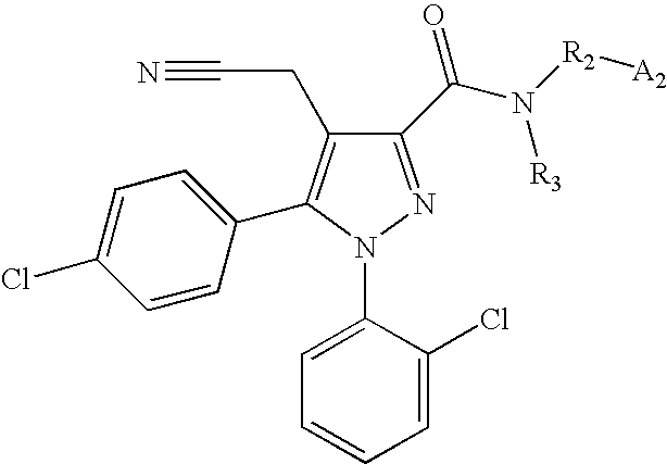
C1(C(N([R2][A2])[R3])=O)=NN(C2=CC=CC=C2Cl)C(C2=CC=C(Cl)C=C2)=C1CC#N
